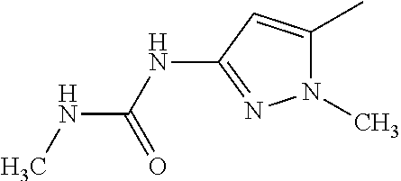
N1(C)C(C)=CC(NC(NC)=O)=N1
